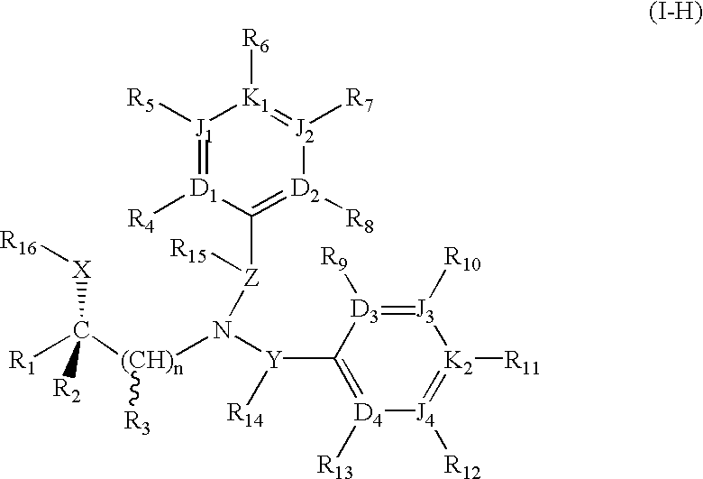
[J1]1([R5])=[D1]([R4])C([Z]([R15])N([Y]([R14])C2=[D4]([R13])[J4]([R12])=[K2]([R11])[J3]([R10])=[D3]2[R9])[(CH)n](C([R1])([X][R16])[R2])[R3])=[D2]([R8])[J2]([R7])=[K1]1[R6]
